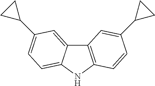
C12=C(NC3=CC=C(C4CC4)C=C13)C=CC(C1CC1)=C2
